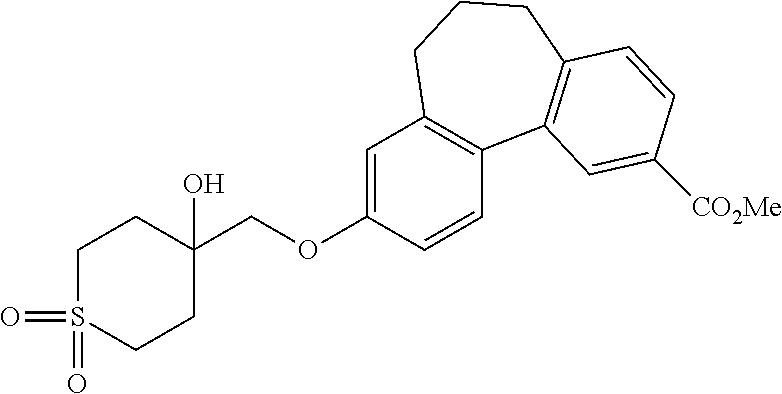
C1S(=O)(=O)CCC(O)(COC2=CC3=C(C=C2)C2=C(CCC3)C=CC([CO2Me])=C2)C1
